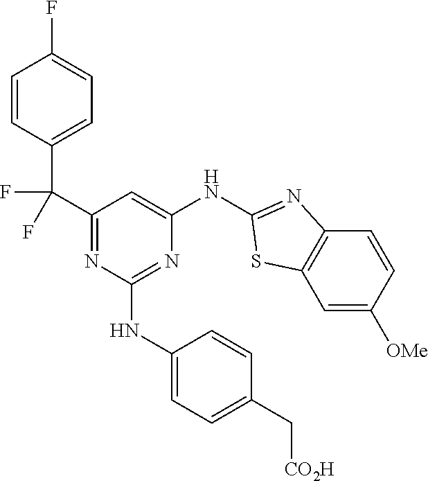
C1=CC(C(C2=NC(NC3=CC=C(C[CO2H])C=C3)=NC(NC3=NC4=C(C=C([OMe])C=C4)S3)=C2)(F)F)=CC=C1F
